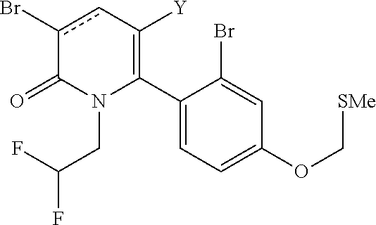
C1(C2=C([Y])cc(Br)C(=O)N2CC(F)F)=CC=C(OC[SMe])C=C1Br
